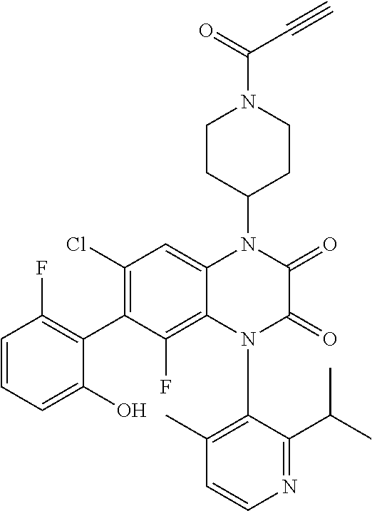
C1(N2C3=C(F)C(C4=C(F)C=CC=C4O)=C(Cl)C=C3N(C3CCN(C(=O)C#C)CC3)C(=O)C2=O)=C(C)C=CN=C1C(C)C
